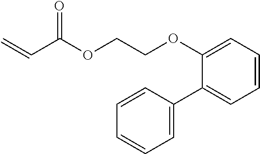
C1(OCCOC(C=C)=O)=CC=CC=C1C1=CC=CC=C1
